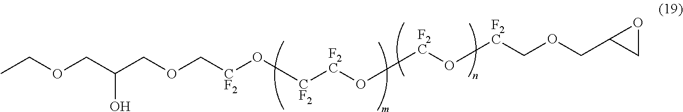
CCOCC(COC[CF2]O[CF2][F2C]O[F2C]O[F2C]COCC1CO1)O
